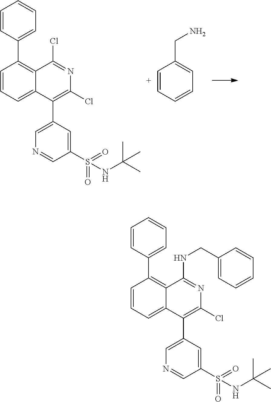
C1=CC(C2=C3C(=CC=C2)C(C2=CN=CC(S(=O)(=O)NC(C)(C)C)=C2)=C(Cl)N=C3Cl)=CC=C1.C1=CC(CN)=CC=C1.C1=CC(C2=C3C(=CC=C2)C(C2=CN=CC(S(=O)(=O)NC(C)(C)C)=C2)=C(Cl)N=C3NCC2=CC=CC=C2)=CC=C1
